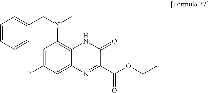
C1=CC=CC(CN(C)C2=C3C(=CC(F)=C2)N=C(C(OCC)=O)C(=O)N3)=C1
